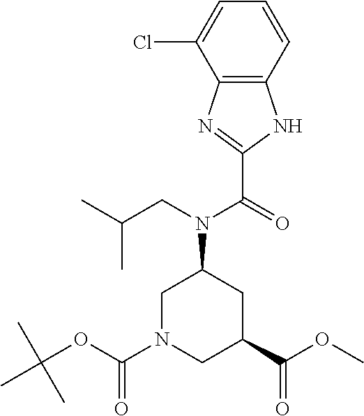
C12=C(C=CC=C1Cl)NC(C(=O)N(CC(C)C)C1CN(C(=O)OC(C)(C)C)CC(C(OC)=O)C1)=N2
